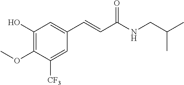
C1(O)=C(OC)C([CF3])=CC(C=CC(NCC(C)C)=O)=C1
